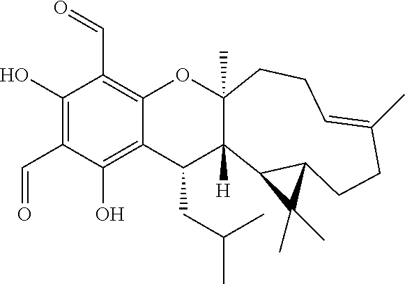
C1(O)=C(C=O)C(O)=C2C(=C1C=O)OC1(C)C([H])(C2CC(C)C)C2C(CCC(C)=CCC1)C2(C)C
